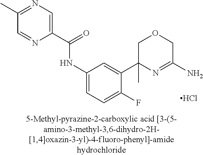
C1(C)=NC=C(C(=O)NC2=CC=C(F)C(C3(C)N=C(N)COC3)=C2)N=C1.Cl
